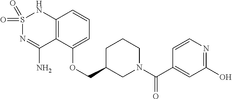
C12=C(C(OCC3CN(C(C4=CC(O)=NC=C4)=O)CCC3)=CC=C1)C(N)=NS(=O)(=O)N2
